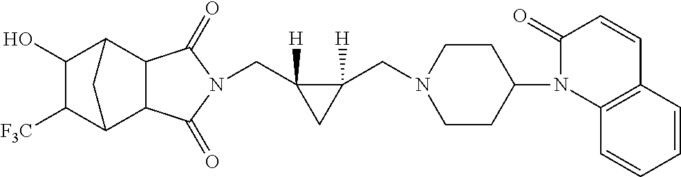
C(C1([H])C(CN2CCC(N3C4=C(C=CC3=O)C=CC=C4)CC2)([H])C1)N1C(=O)C2C3C([F3C])C(O)C(C2C1=O)C3
